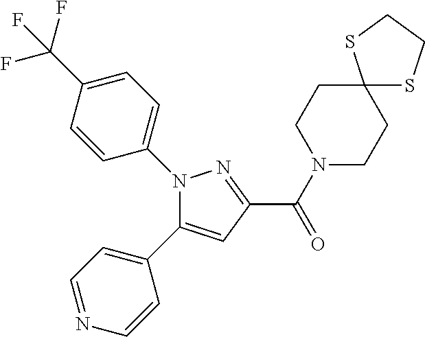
C(=O)(C1=NN(C2=CC=C(C(F)(F)F)C=C2)C(C2=CC=NC=C2)=C1)N1CCC2(CC1)SCCS2
